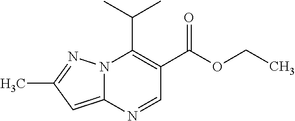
N12C(C(C)C)=C(C(OCC)=O)C=NC1=CC(C)=N2
